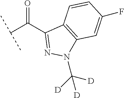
C1(C(C(C)C)=O)=NN(C([D])([D])[D])C2=C1C=CC(F)=C2
